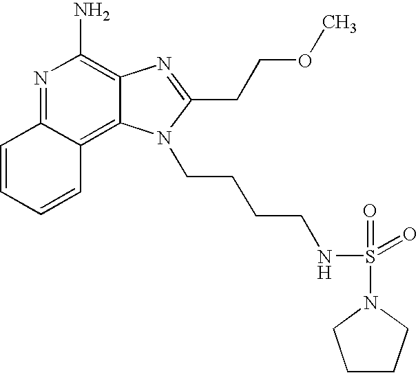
N1=C2C(=C3C(=C1N)N=C(CCOC)N3CCCCNS(=O)(=O)N1CCCC1)C=CC=C2
